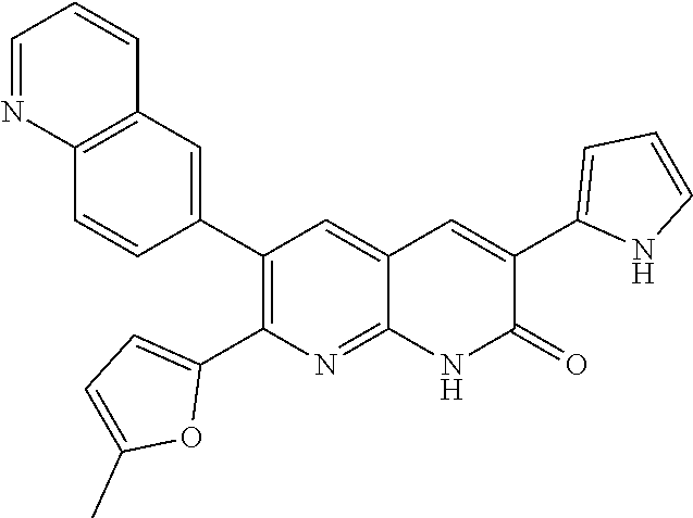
C12=C(C=C(C3=C(C4=CC=C(C)O4)N=C4C(=C3)C=C(C3=CC=CN3)C(=O)N4)C=C1)C=CC=N2
